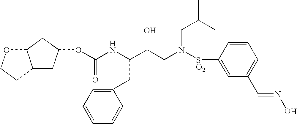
O(C(NC(C(CN([SO2]C1=CC(C=NO)=CC=C1)CC(C)C)O)CC1=CC=CC=C1)=O)C1CC2C(C1)OCC2
